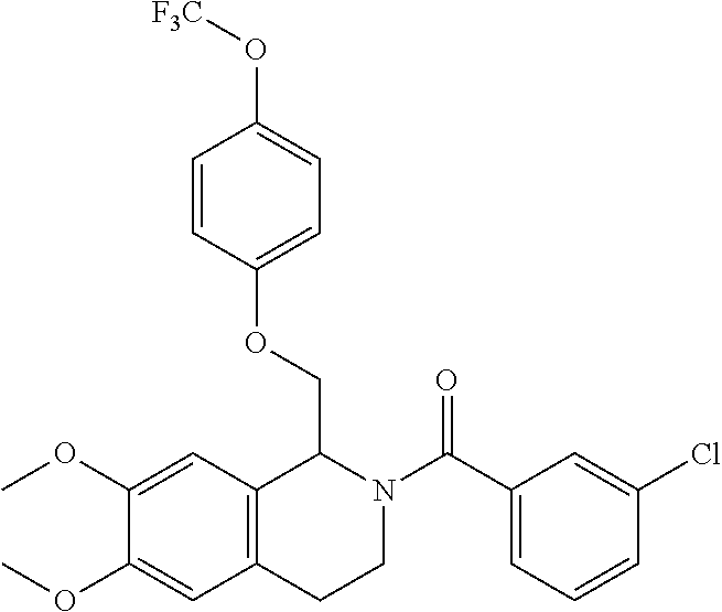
C1(C(N2CCC3=C(C2COC2=CC=C(O[F3C])C=C2)C=C(OC)C(OC)=C3)=O)=CC=CC(Cl)=C1
